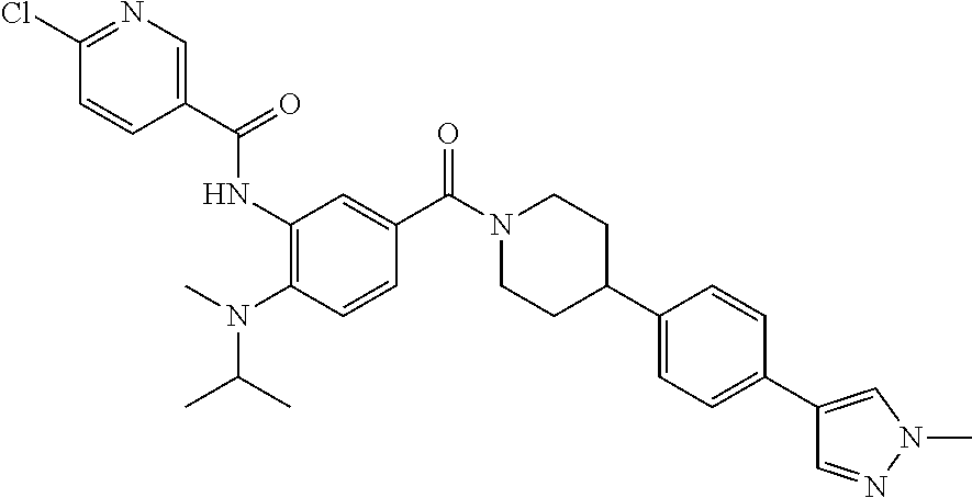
CC(C)N(C1=C(NC(C2=CN=C(Cl)C=C2)=O)C=C(C(N2CCC(C3=CC=C(C4=CN(C)N=C4)C=C3)CC2)=O)C=C1)C
